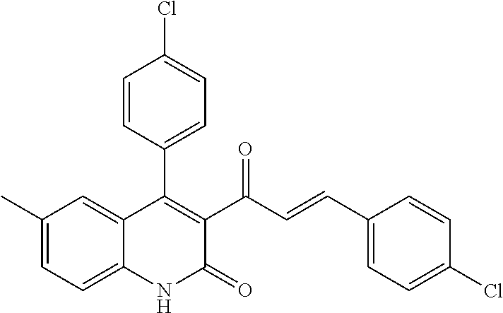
C1=CC(C2=C(C(C=CC3=CC=C(Cl)C=C3)=O)C(=O)NC3=CC=C(C)C=C23)=CC=C1Cl
